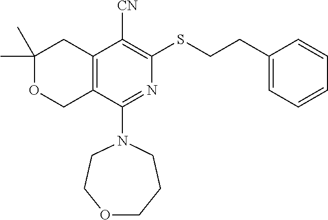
C1(C)(C)OCC2=C(C1)C([CN])=C(SCCC1=CC=CC=C1)N=C2N1CCOCCC1
